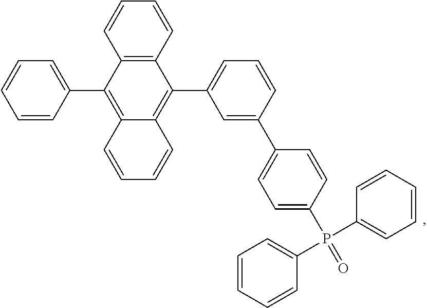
P(C1=CC=C(C2=CC(C3=C4C=CC=CC4=C(C4=CC=CC=C4)C4=C3C=CC=C4)=CC=C2)C=C1)(=O)(C1=CC=CC=C1)C1=CC=CC=C1
